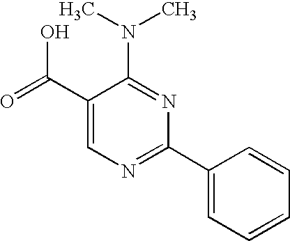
C1(C(=O)O)=CN=C(C2=CC=CC=C2)N=C1N(C)C
